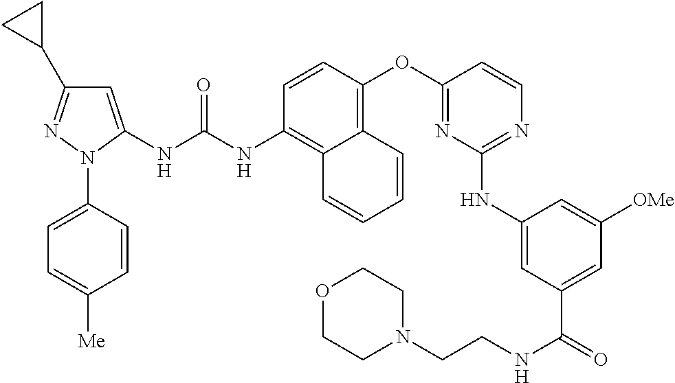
C1=CC(OC2=NC(NC3=CC(C(=O)NCCN4CCOCC4)=CC([OMe])=C3)=NC=C2)=C2C(=C1NC(NC1=CC(C3CC3)=NN1C1=CC=C([Me])C=C1)=O)C=CC=C2
